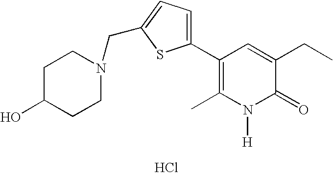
C1C(O)CCN(CC2=CC=C(C3=C(C)N([H])C(=O)C(CC)=C3)S2)C1.Cl
